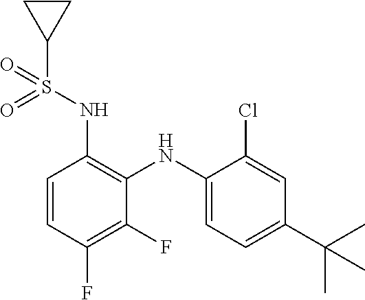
C1=CC(F)=C(F)C(NC2=CC=C(C(C)(C)C)C=C2Cl)=C1NS(=O)(=O)C1CC1
